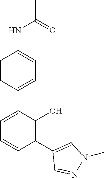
C1(NC(C)=O)=CC=C(C2=CC=CC(C3=CN(C)N=C3)=C2O)C=C1
